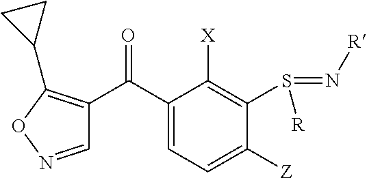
C1=NOC(C2CC2)=C1C(C1=CC=C([Z])C(S(=N[R])[R])=C1[X])=O
